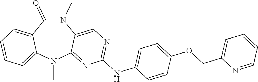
N1(C)C(=O)C2=CC=CC=C2N(C)C2=NC(NC3=CC=C(OCC4=CC=CC=N4)C=C3)=NC=C12
